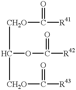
C([CH2O]C([R43])=O)([CH2O]C([R41])=O)OC([R42])=O
